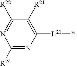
C1([R24])=NC([L21]*)=C([R21])C([R22])=N1
